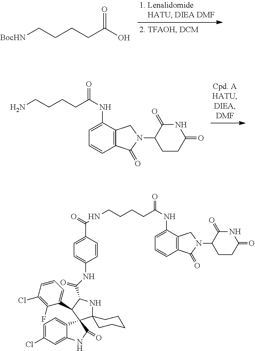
[BocHN]CCCCC(O)=O.NCCCCC(=O)NC1=CC=CC2=C1CN(C1C(=O)NC(=O)CC1)C2=O.C1=CC2=C(CN(C3C(=O)NC(=O)CC3)C2=O)C(NC(CCCCNC(C2=CC=C(NC(C3NC4(CCCCC4)C4(C5=CC=C(Cl)C=C5NC4=O)C3C3=CC=CC(Cl)=C3F)=O)C=C2)=O)=O)=C1
